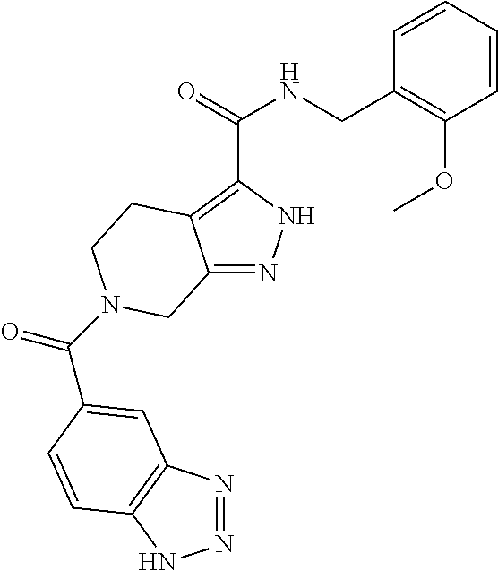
C12=NNC(C(=O)NCC3=C(OC)C=CC=C3)=C1CCN(C(=O)C1=CC3=C(NN=N3)C=C1)C2
